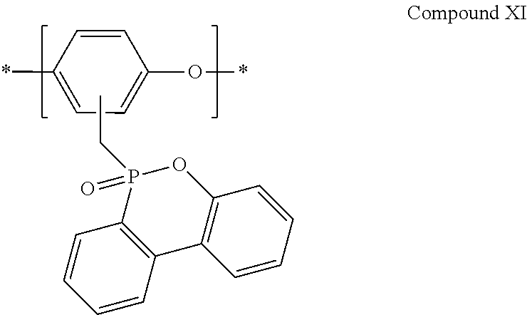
C1=CC(*)=CC=C1O*.CCP1(=O)C2=C(C3=C(O1)C=CC=C3)C=CC=C2
